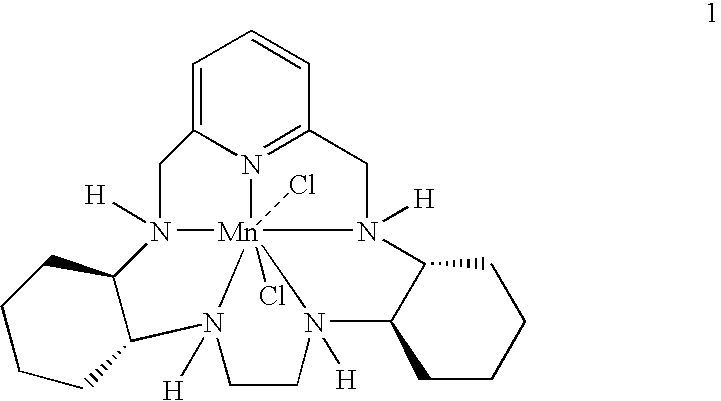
[Mn]1234(Cl)(Cl)N5=C6C=CC=C5CN1([H])C1C(CCCC1)N2([H])CCN3([H])C1C(N4([H])C6)CCCC1
